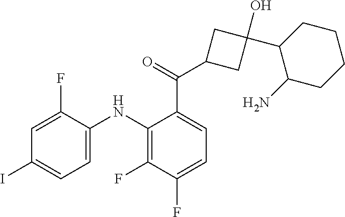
C1=C(F)C(NC2=C(F)C(F)=CC=C2C(=O)C2CC(O)(C3C(N)CCCC3)C2)=CC=C1I
